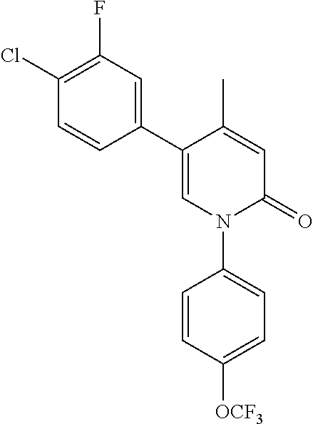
C1=C(C)C(C2=CC(F)=C(Cl)C=C2)=CN(C2=CC=C([OCF3])C=C2)C1=O
